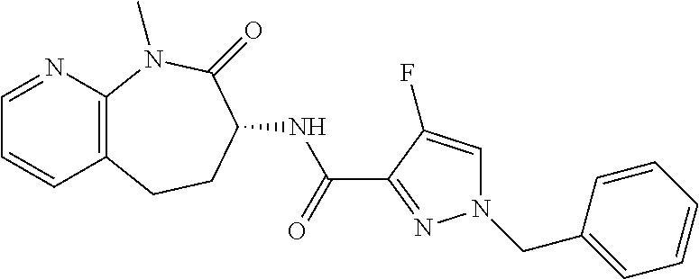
C1=NC2=C(C=C1)CCC(NC(=O)C1=NN(CC3=CC=CC=C3)C=C1F)C(=O)N2C
